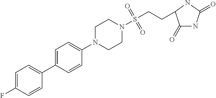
C1=C(F)C=CC(C2=CC=C(N3CCN(S(=O)(=O)CCC4C(=O)NC(=O)N4)CC3)C=C2)=C1
